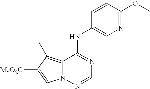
C12=C(C)C([MeO2C])=CN1N=CN=C2NC1=CN=C(OC)C=C1
